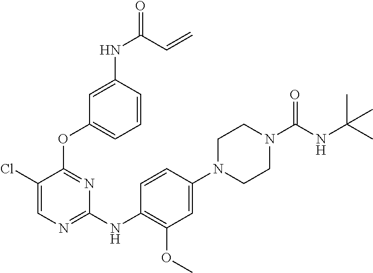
C1(N2CCN(C(NC(C)(C)C)=O)CC2)=CC(OC)=C(NC2=NC=C(Cl)C(OC3=CC=CC(NC(=O)C=C)=C3)=N2)C=C1
